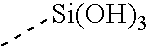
C[Si(OH)3]
